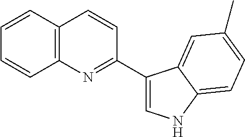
C1=CC2=C(C=C1)N=C(C1=CNC3=CC=C(C)C=C13)C=C2
